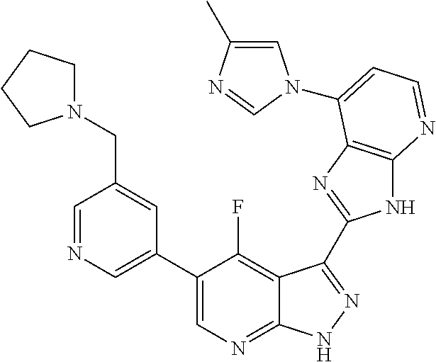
C1=NC=C(C2=CN=C3C(=C2F)C(C2=NC4=C(N2)N=CC=C4N2C=C(C)N=C2)=NN3)C=C1CN1CCCC1
